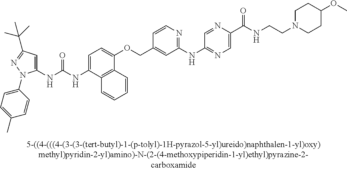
N(C(NC1=CC(C(C)(C)C)=NN1C1=CC=C(C)C=C1)=O)C1=CC=C(OCC2=CC(NC3=NC=C(C(NCCN4CCC(OC)CC4)=O)N=C3)=NC=C2)C2=C1C=CC=C2
